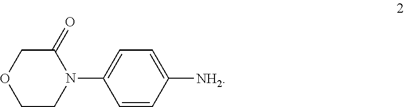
C1CN(C2=CC=C([NH2])C=C2)C(=O)CO1
